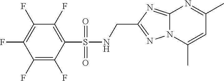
C1(F)=C(F)C(S(NCC2=NN3C(=N2)N=C(C)C=C3C)(=O)=O)=C(F)C(F)=C1F
